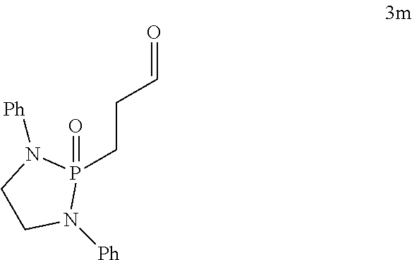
P1(CCC=O)(=O)N([Ph])CCN1[Ph]
